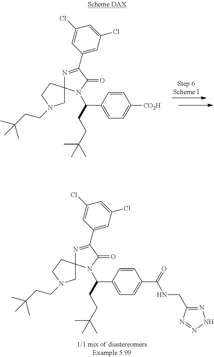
C1=CC(C(CCC(C)(C)C)N2C3(N=C(C4=CC(Cl)=CC(Cl)=C4)C2=O)CN(CCC(C)(C)C)CC3)=CC=C1[CO2H].C1=CC(C(CCC(C)(C)C)N2C3(N=C(C4=CC(Cl)=CC(Cl)=C4)C2=O)CN(CCC(C)(C)C)CC3)=CC=C1C(=O)NCC1=NNN=N1
